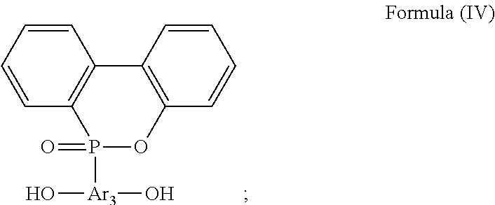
C1=CC=CC2=C1C1=C(OP2(=O)[Ar3](O)O)C=CC=C1
